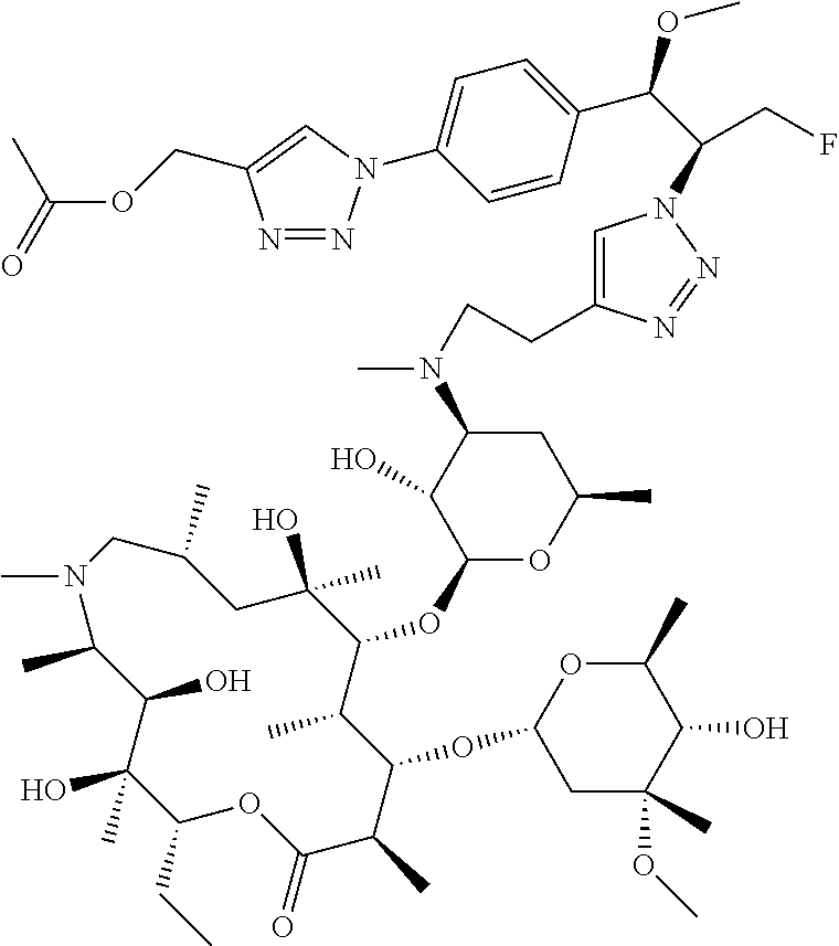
C1(O)(C)C(CC)OC(=O)C(C)C(OC2CC(OC)(C)C(O)C(C)O2)C(C)C(OC2OC(C)CC(N(C)CCC3=CN(C(CF)C(C4=CC=C(N5N=NC(COC(=O)C)=C5)C=C4)OC)N=N3)C2O)C(C)(O)CC(C)CN(C)C(C)C1O
